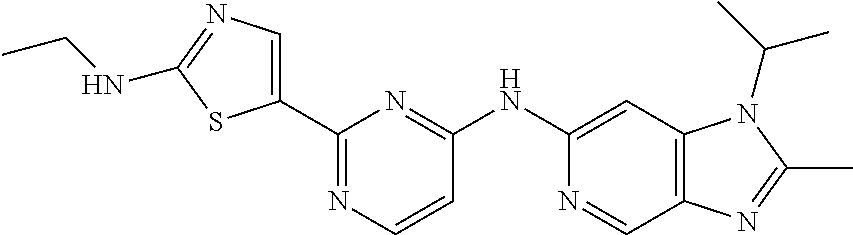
C1(NC2=NC(C3=CN=C(NCC)S3)=NC=C2)=CC2=C(C=N1)N=C(C)N2C(C)C
